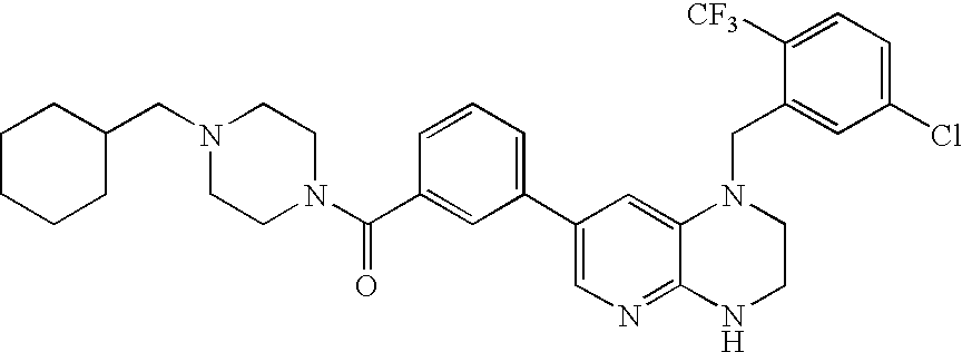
C1(C2=CC=CC(C(N3CCN(CC4CCCCC4)CC3)=O)=C2)=CN=C2C(=C1)N(CC1=CC(Cl)=CC=C1[CF3])CCN2
